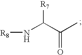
N(C(C(C)=O)[R7])[R8]
